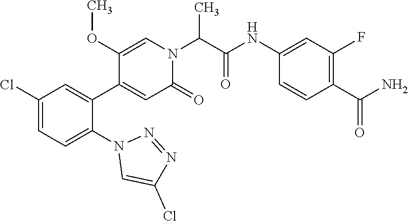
C1(OC)=CN(C(C(NC2=CC(F)=C(C(N)=O)C=C2)=O)C)C(=O)C=C1C1=CC(Cl)=CC=C1N1C=C(Cl)N=N1
